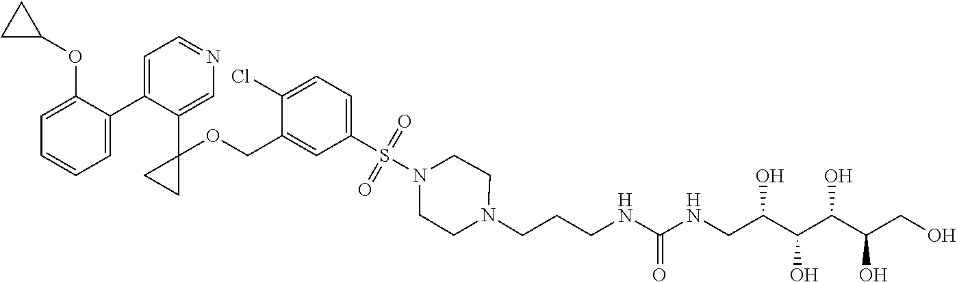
C1=C(C2=CC=NC=C2C2(OCC3=CC(S(N4CCN(CCCNC(NCC(C(C(C(CO)O)O)O)O)=O)CC4)(=O)=O)=CC=C3Cl)CC2)C(OC2CC2)=CC=C1
